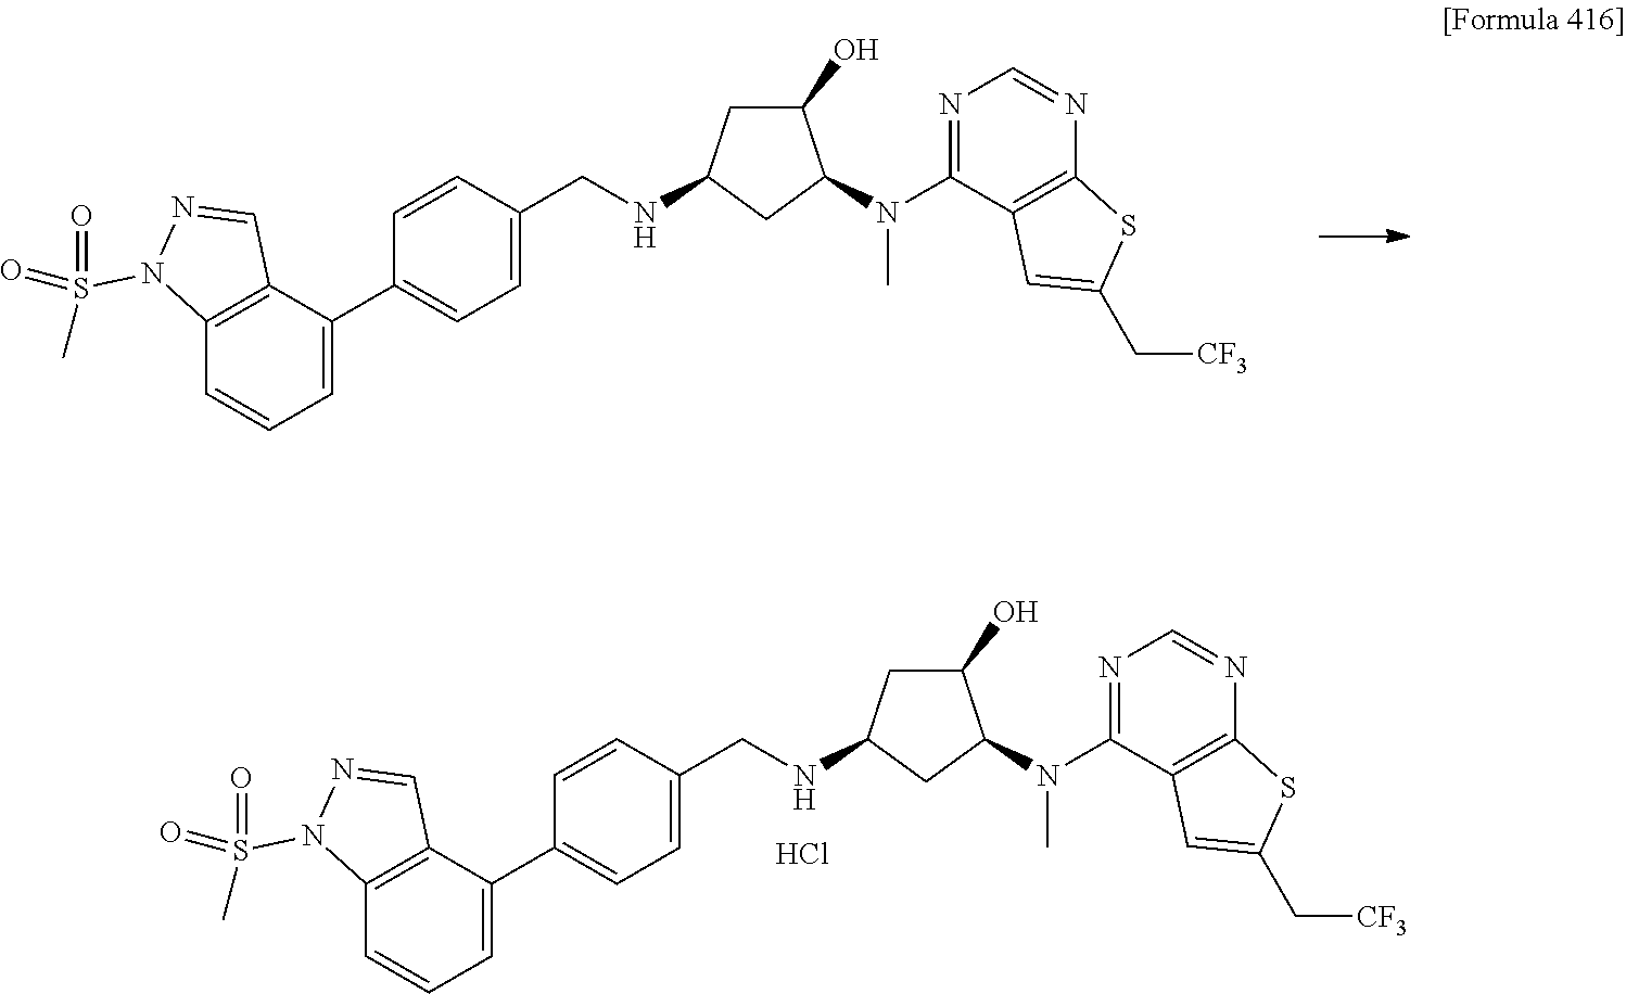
N(C1=NC=NC2=C1C=C(C[CF3])S2)(C1C(O)CC(NCC2=CC=C(C3=CC=CC4=C3C=NN4S(=O)(C)=O)C=C2)C1)C.N(C1=NC=NC2=C1C=C(C[CF3])S2)(C1C(O)CC(NCC2=CC=C(C3=CC=CC4=C3C=NN4S(=O)(C)=O)C=C2)C1)C.Cl
